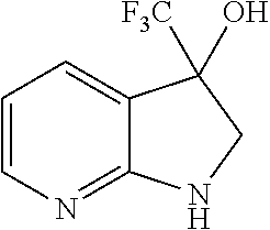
C1=CN=C2C(=C1)C(O)([F3C])CN2
